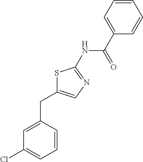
C1=C(CC2=CN=C(NC(C3=CC=CC=C3)=O)S2)C=CC=C1Cl
